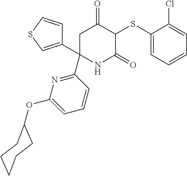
C1(SC2C(=O)CC(C3=CSC=C3)(C3=NC(OC4CCCCC4)=CC=C3)NC2=O)=CC=CC=C1Cl
